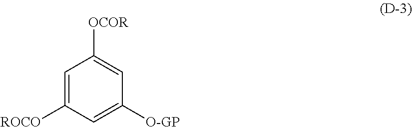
C1=C([ROCO])C=C([O-GP])C=C1[OCOR]
